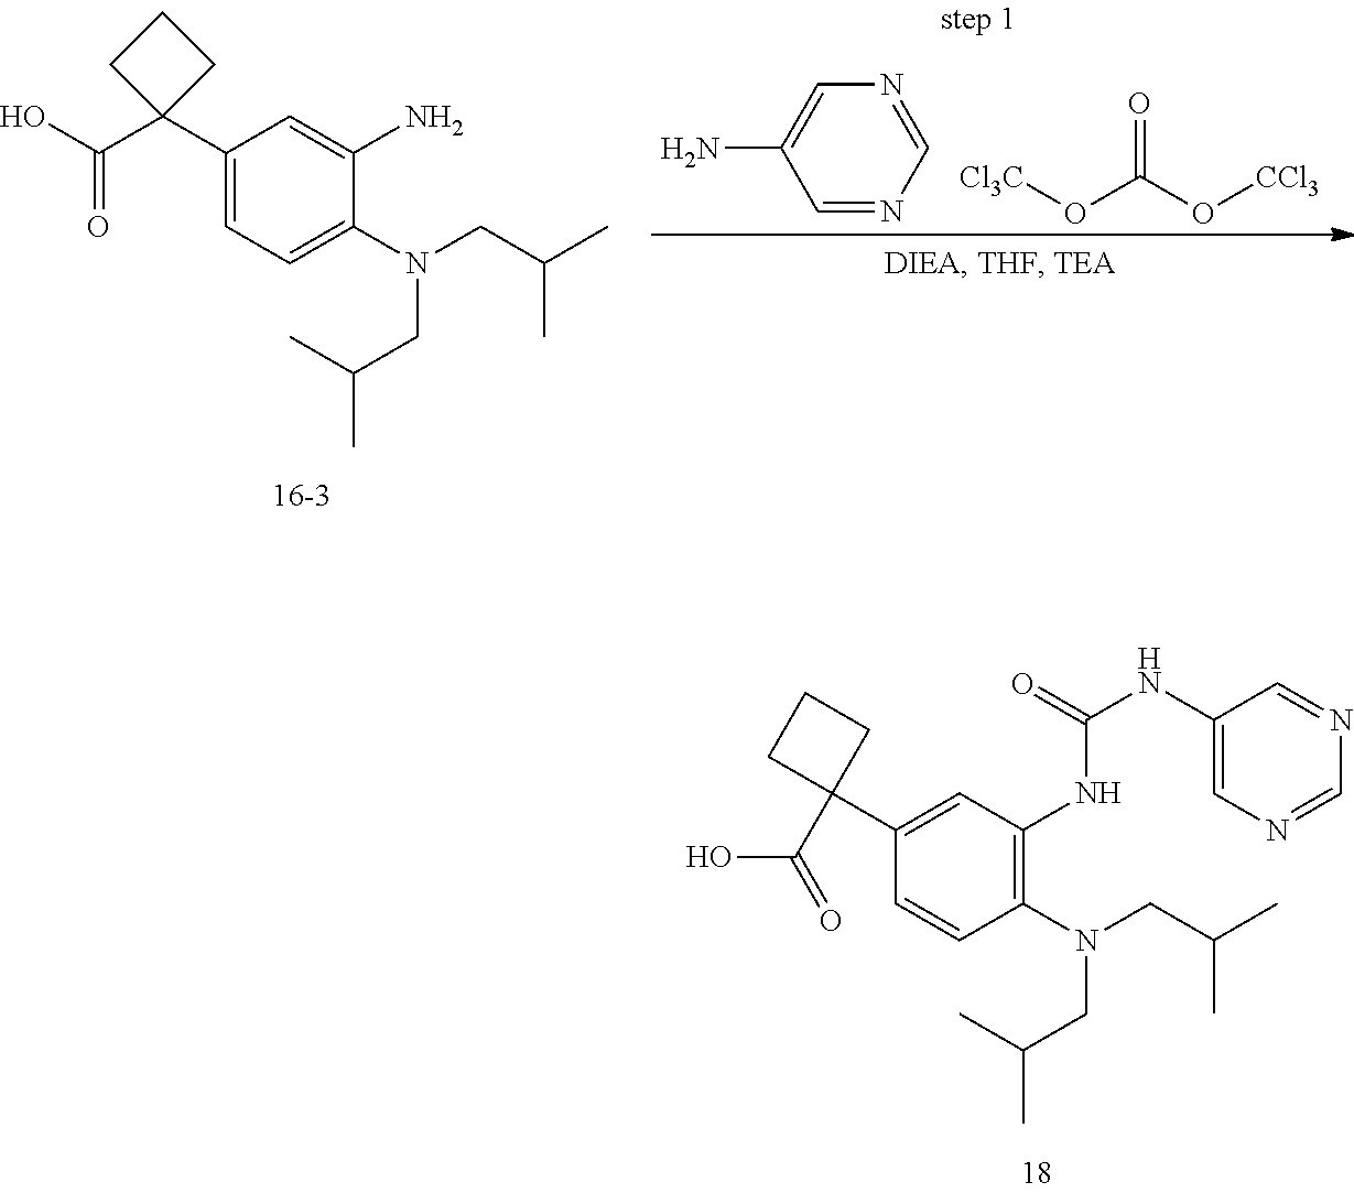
C1(C2(C(=O)O)CCC2)=CC(NC(NC2=CN=CN=C2)=O)=C(N(CC(C)C)CC(C)C)C=C1.C1(C2(C(O)=O)CCC2)=CC=C(N(CC(C)C)CC(C)C)C(N)=C1.[Cl3C]OC(O[CCl3])=O.N1=CN=CC(N)=C1
